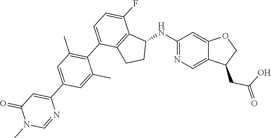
C1(NC2C3=C(CC2)C(C2=C(C)C=C(C4=CC(=O)N(C)C=N4)C=C2C)=CC=C3F)=NC=C2C(=C1)OCC2CC(O)=O
